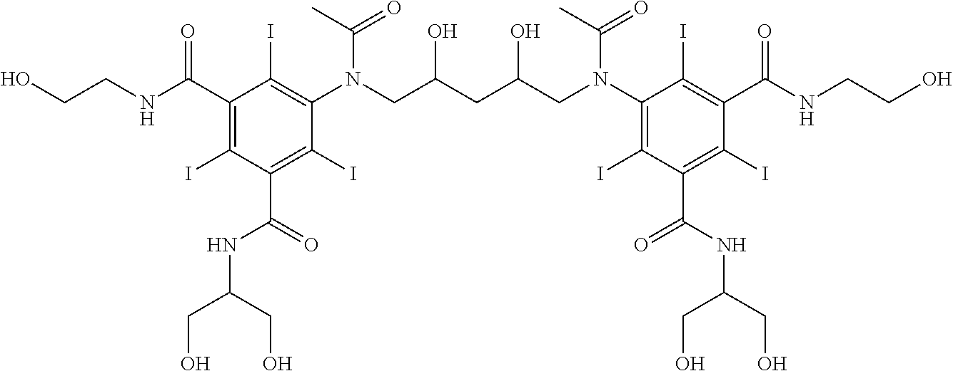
C1(C(=O)NCCO)=C(I)C(C(NC(CO)CO)=O)=C(I)C(N(C(=O)C)CC(O)CC(O)CN(C(=O)C)C2=C(I)C(C(=O)NC(CO)CO)=C(I)C(C(=O)NCCO)=C2I)=C1I
